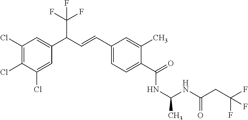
N(C(NC(CC(F)(F)F)=O)C)C(C1=CC=C(C=CC(C2=CC(Cl)=C(Cl)C(Cl)=C2)C(F)(F)F)C=C1C)=O
